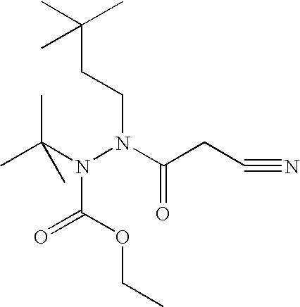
CC(N(N(C(CC#N)=O)CCC(C)(C)C)C(OCC)=O)(C)C
